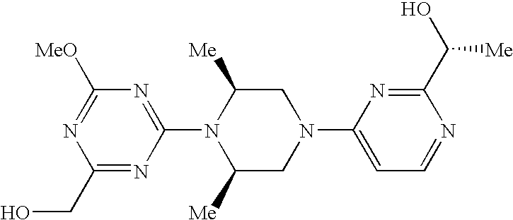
C1(N2C([Me])CN(C3=CC=NC(C(O)[Me])=N3)CC2[Me])=NC([MeO])=NC(CO)=N1
